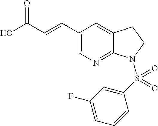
OC(C=CC1=CN=C2C(=C1)CCN2S(C1=CC(F)=CC=C1)(=O)=O)=O
